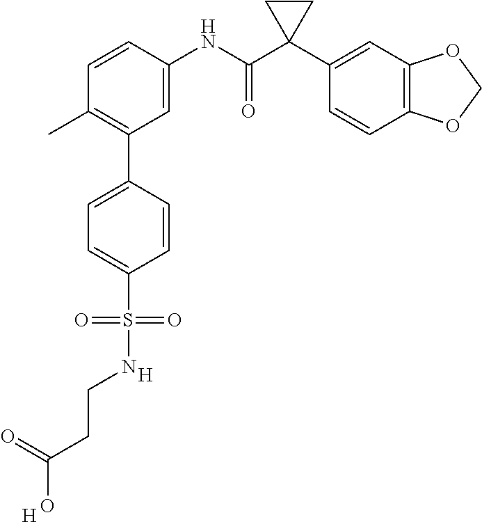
C1=C(NC(C2(C3=CC4=C(C=C3)OCO4)CC2)=O)C=CC(C)=C1C1=CC=C(S(=O)(=O)NCCC(O)=O)C=C1.[H].[H]
